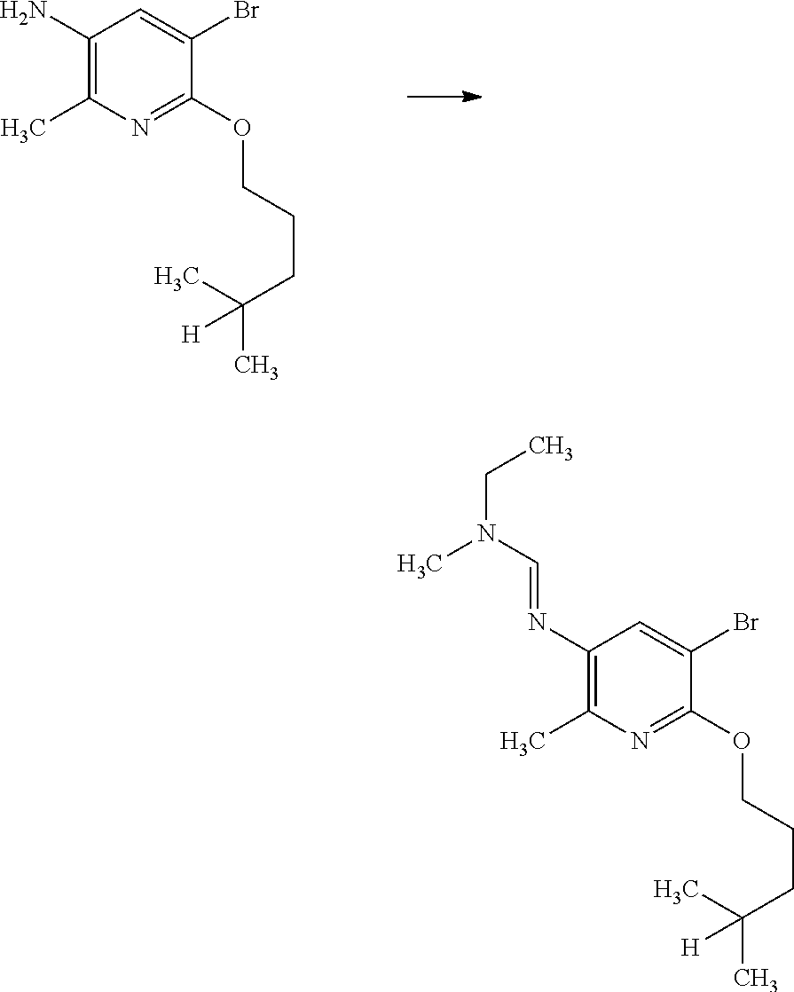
C1(N)=C(C)N=C(OCCCC(C)(C)[H])C(Br)=C1.C1(N=CN(CC)C)=C(C)N=C(OCCCC(C)(C)[H])C(Br)=C1
